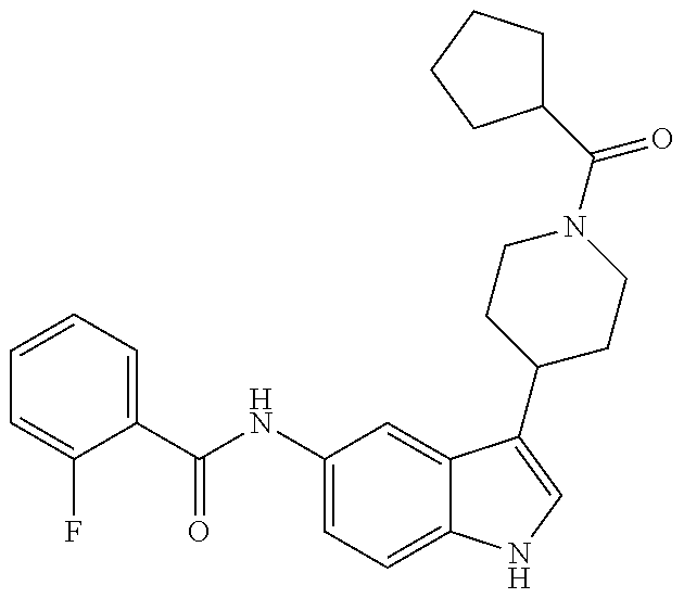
C1=CC=C(C(NC2=CC=C3C(=C2)C(C2CCN(C(=O)C4CCCC4)CC2)=CN3)=O)C(F)=C1
